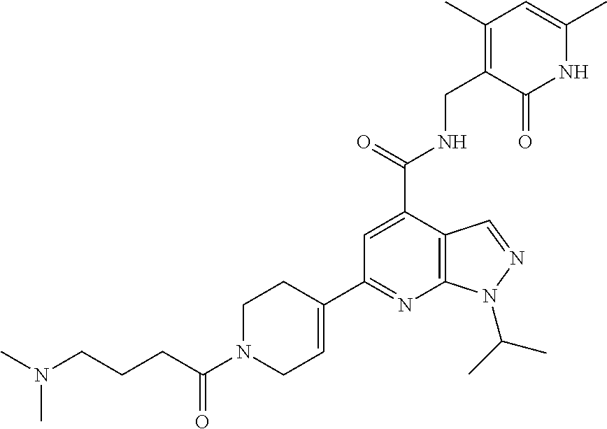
CN(CCCC(N1CC=C(C2=NC3=C(C(C(=O)NCC4=C(C)C=C(C)NC4=O)=C2)C=NN3C(C)C)CC1)=O)C
